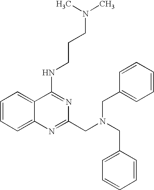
C12=CC=CC=C1N=C(CN(CC1=CC=CC=C1)CC1=CC=CC=C1)N=C2NCCCN(C)C
